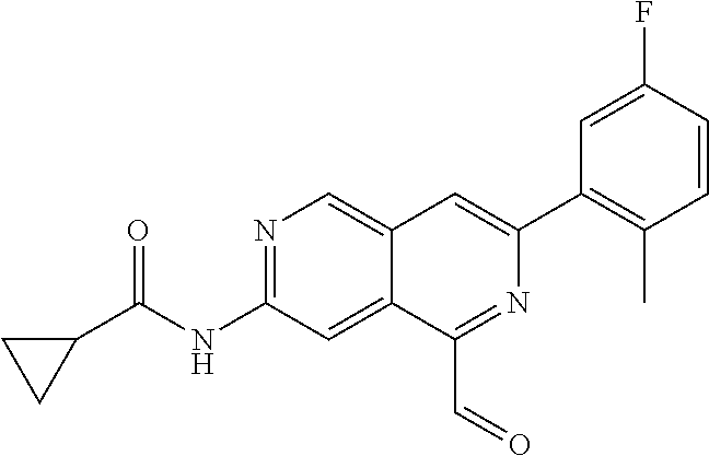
N1=C(NC(C2CC2)=O)C=C2C(=C1)C=C(C1=C(C)C=CC(F)=C1)N=C2C=O
